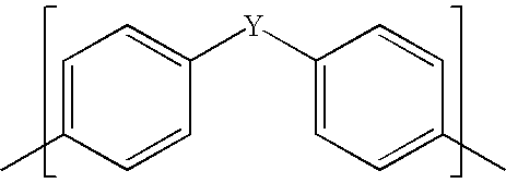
C1=C(C)C=CC([Y]C2=CC=C(C)C=C2)=C1
